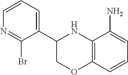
N1=C(Br)C(C2NC3=C(OC2)C=CC=C3N)=CC=C1
